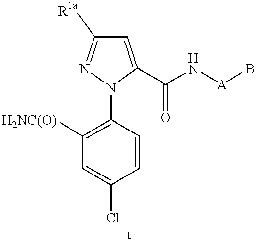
C1=CC(N2C(C(N[A]B)=O)=CC([R1a])=N2)=C([H2NC(O)])C=C1Cl
